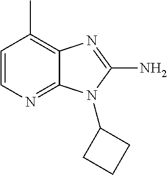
C1=CN=C2C(=C1C)N=C(N)N2C1CCC1
